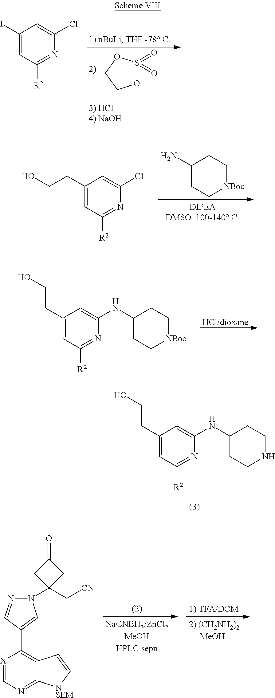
C1(I)=CC([R2])=NC(Cl)=C1.O1S(=O)(=O)OCC1.C1(CCO)=CC([R2])=NC(NC2CC[NBoc]CC2)=C1.[HCl/dioxane].C1(CCO)=CC([R2])=NC(Cl)=C1.C1(N)CC[NBoc]CC1.C1(CCO)=CC([R2])=NC(NC2CCNCC2)=C1.[X]1=CN=C2C(=C1C1=CN(C3(C[CN])CC(=O)C3)N=C1)C=C[NSEM]2
